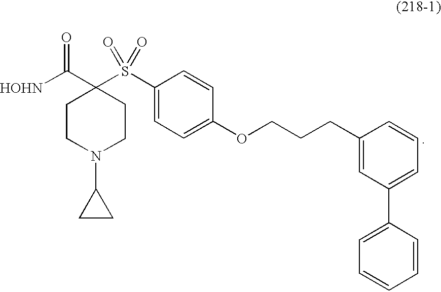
[HOHN]C(C1(S(C2=CC=C(OCCCC3=CC(C4=CC=CC=C4)=CC=C3)C=C2)(=O)=O)CCN(C2CC2)CC1)=O
